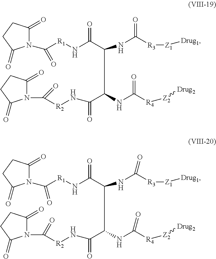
C(NC(C(=O)N[R2]C(=O)N1C(=O)CCC1=O)C(NC([R3][Z1][Drug1])=O)C(N[R1]C(=O)N1C(=O)CCC1=O)=O)([R4][Z2][Drug2])=O.C(NC(C(=O)N[R2]C(=O)N1C(=O)CCC1=O)C(NC([R3][Z1][Drug1])=O)C(N[R1]C(=O)N1C(=O)CCC1=O)=O)([R4][Z2][Drug2])=O
